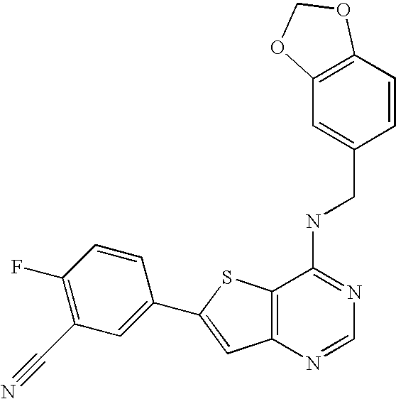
C12=C(N=CN=C1NCC1=CC3=C(C=C1)OCO3)C=C(C1=CC(C#N)=C(F)C=C1)S2
